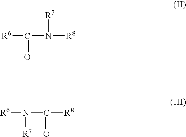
C(N([R8])[R7])([R6])=O.C(N([R6])[R7])([R8])=O
